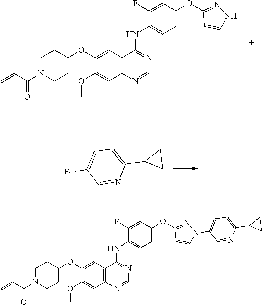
C1(OC2=CC=C(NC3=NC=NC4=C3C=C(OC3CCN(C(C=C)=O)CC3)C(OC)=C4)C(F)=C2)=NNC=C1.BrC1=CC=C(C2CC2)N=C1.C1(OC2=CC=C(NC3=NC=NC4=C3C=C(OC3CCN(C(C=C)=O)CC3)C(OC)=C4)C(F)=C2)=NN(C2=CC=C(C3CC3)N=C2)C=C1
